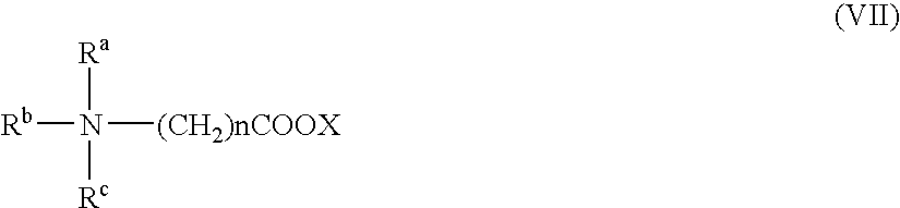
[Rb]N([Ra])([(CH2)nCOOX])[Rc]
